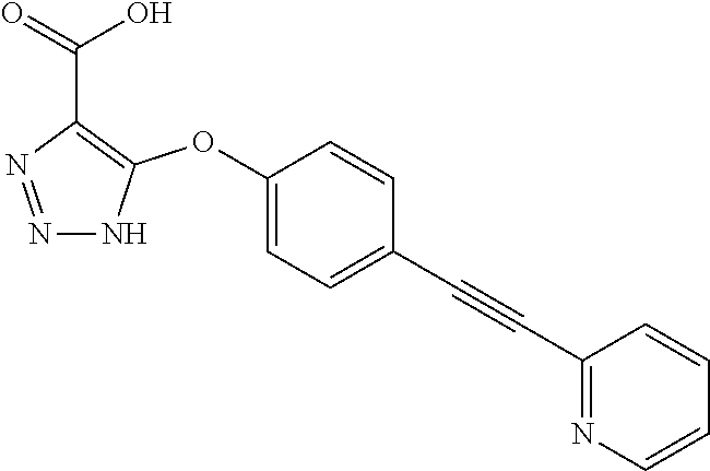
N1=NC(C(=O)O)=C(OC2=CC=C(C#CC3=NC=CC=C3)C=C2)N1
